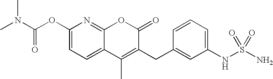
C1(OC(N(C)C)=O)=CC=C2C(=N1)OC(=O)C(CC1=CC(NS(N)(=O)=O)=CC=C1)=C2C
